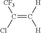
C(=C([H])[H])(Cl)[CF3]
